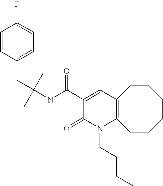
C(NC(C1=CC2=C(N(CCCC)C1=O)CCCCCC2)=O)(CC1=CC=C(F)C=C1)(C)C
